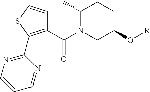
C1(C(N2CC(O[R])CCC2C)=O)=C(C2=NC=CC=N2)SC=C1
